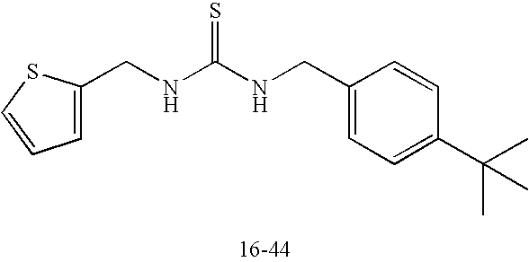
C(NC(NCC1=CC=C(C(C)(C)C)C=C1)=S)C1=CC=CS1
